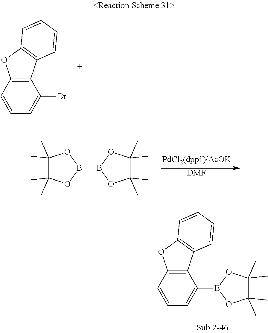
[DMF].B1(B2OC(C)(C)C(C)(C)O2)OC(C)(C)C(C)(C)O1.C12=C(C(B3OC(C)(C)C(C)(C)O3)=CC=C1)C1=C(O2)C=CC=C1.C12=C(C(Br)=CC=C1)C1=C(O2)C=CC=C1
